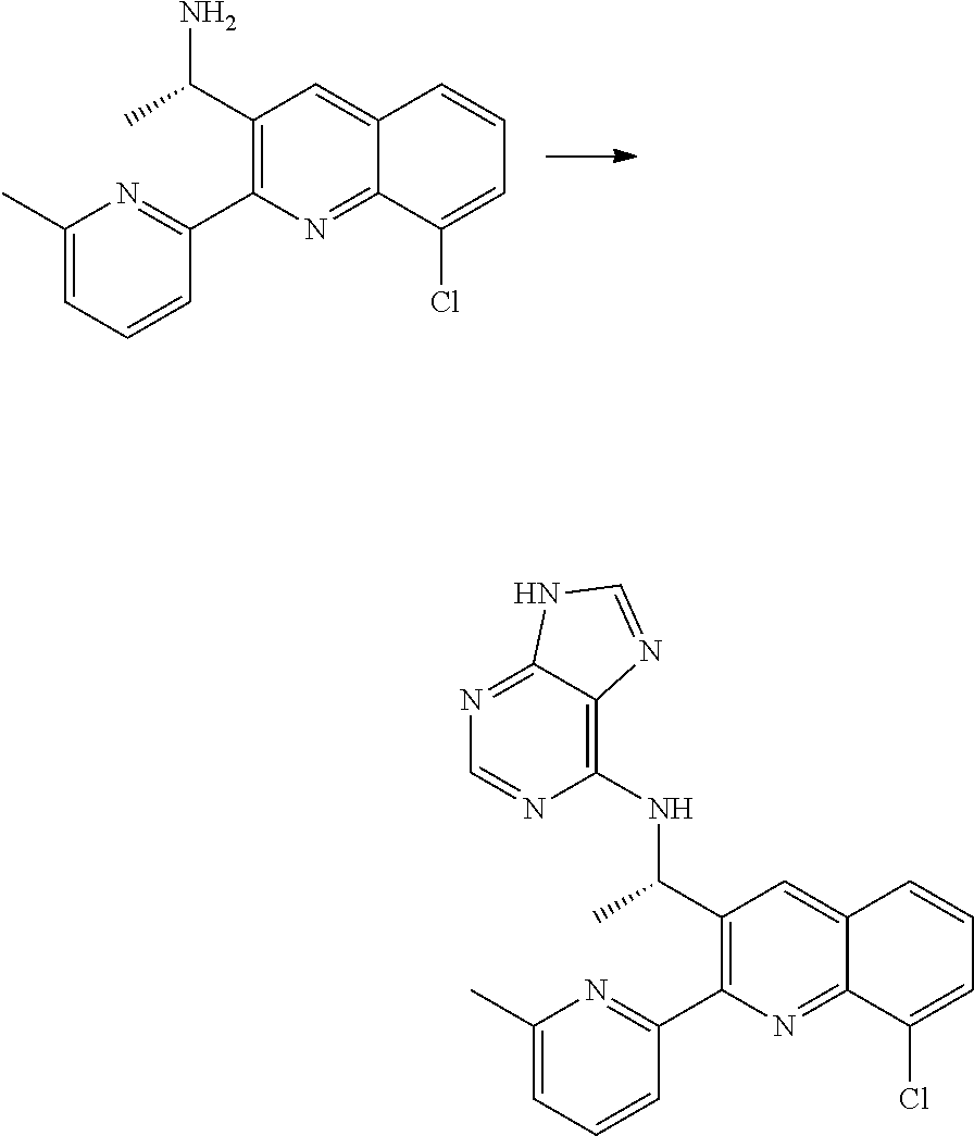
NC(C1=C(C2=NC(C)=CC=C2)N=C2C(=C1)C=CC=C2Cl)C.N(C(C1=C(C2=NC(C)=CC=C2)N=C2C(=C1)C=CC=C2Cl)C)C1=C2C(=NC=N1)NC=N2
